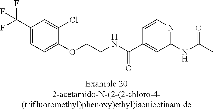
C1(C(F)(F)F)=CC=C(OCCNC(C2=CC(NC(=O)C)=NC=C2)=O)C(Cl)=C1
